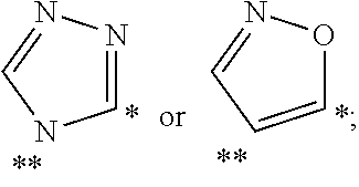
C1=CC=NO1.C1=NN=CN1
